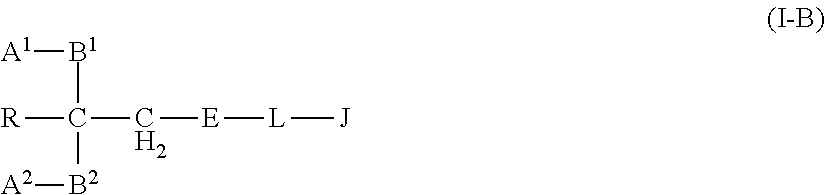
C(C[E][L][J])([B1][A1])([B2][A2])[R]
